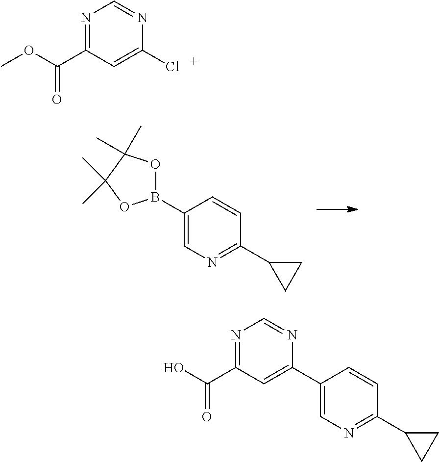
C1(B2OC(C)(C)C(C)(C)O2)=CN=C(C2CC2)C=C1.N1=C(C(OC)=O)C=C(Cl)N=C1.N1=C(C(O)=O)C=C(C2=CN=C(C3CC3)C=C2)N=C1
